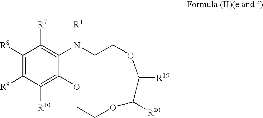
C1([R8])=C([R9])C([R10])=C2C(=C1[R7])N([R1])CCOC([R19])C([R20])OCCO2
